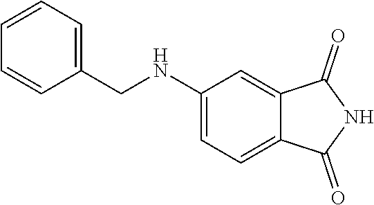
C1(NCC2=CC=CC=C2)=CC=C2C(=C1)C(=O)NC2=O
